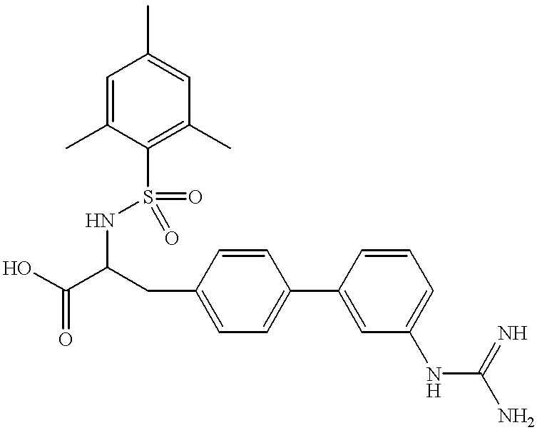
C1(C)=CC(C)=CC(C)=C1S(=O)(=O)NC(C(O)=O)CC1=CC=C(C2=CC(NC(=N)N)=CC=C2)C=C1
